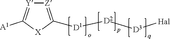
[Z]1=C([D1][D2][D3][Hal])[X]C([A1])=[Y]1
